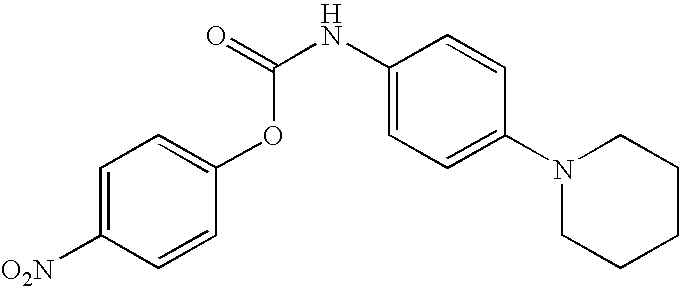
C1=CC(OC(=O)NC2=CC=C(N3CCCCC3)C=C2)=CC=C1[O2N]
